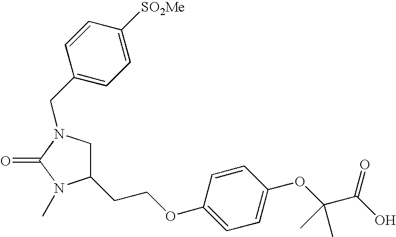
C1(CCOC2=CC=C(OC(C(O)=O)(C)C)C=C2)CN(CC2=CC=C([SO2Me])C=C2)C(=O)N1C
